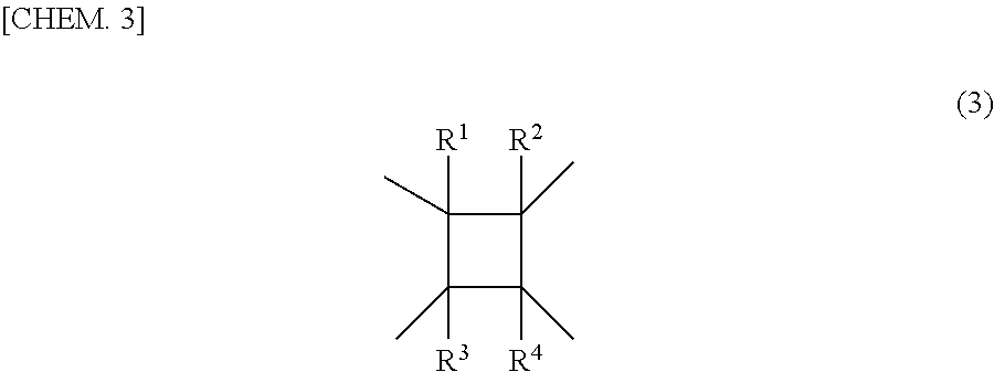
C1([R1])(C)C(C)([R3])C(C)([R4])C1([R2])C
